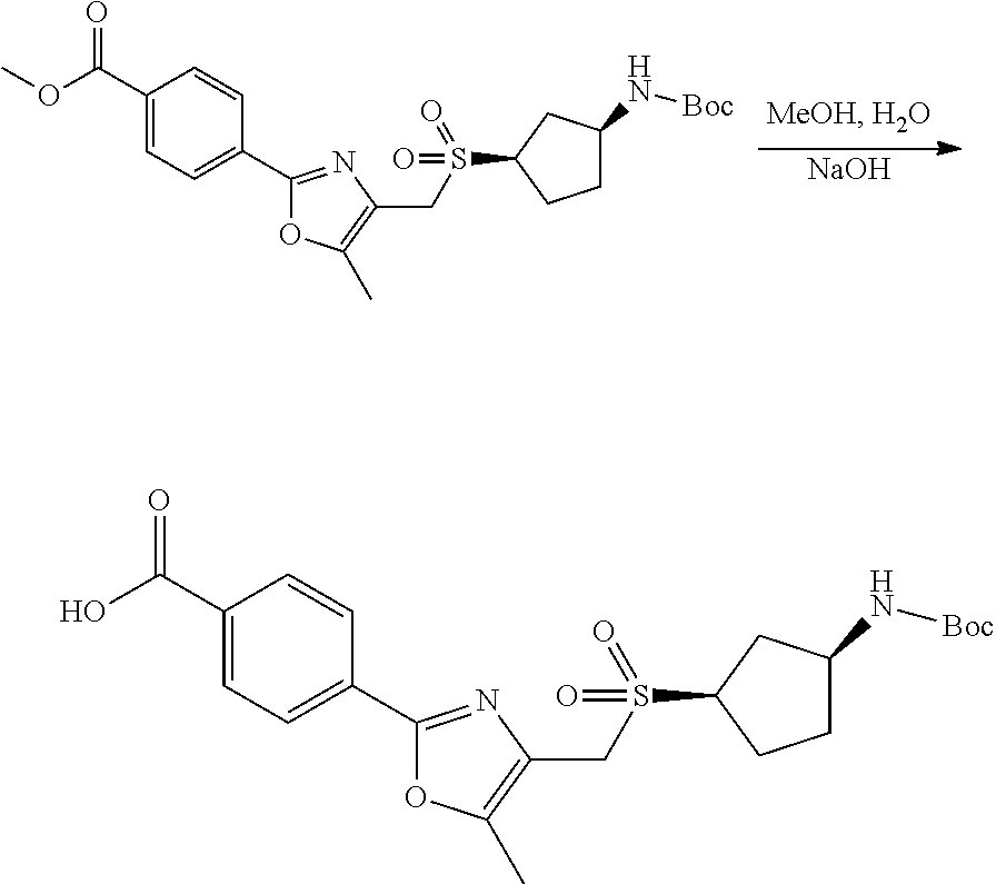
[NaOH].COC(C1=CC=C(C2=NC(CS(C3CCC(N[Boc])C3)(=O)=O)=C(C)O2)C=C1)=O.OC(C1=CC=C(C2=NC(CS(C3CCC(N[Boc])C3)(=O)=O)=C(C)O2)C=C1)=O
